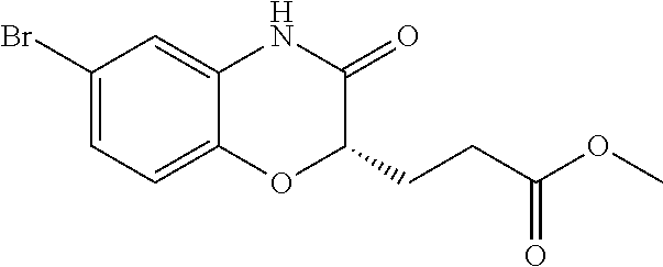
C1(Br)=CC=C2C(=C1)NC(=O)C(CCC(OC)=O)O2
